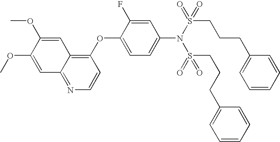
C1=C(OC)C(OC)=CC2=NC=CC(OC3=CC=C(N(S(CCCC4=CC=CC=C4)(=O)=O)S(CCCC4=CC=CC=C4)(=O)=O)C=C3F)=C12
